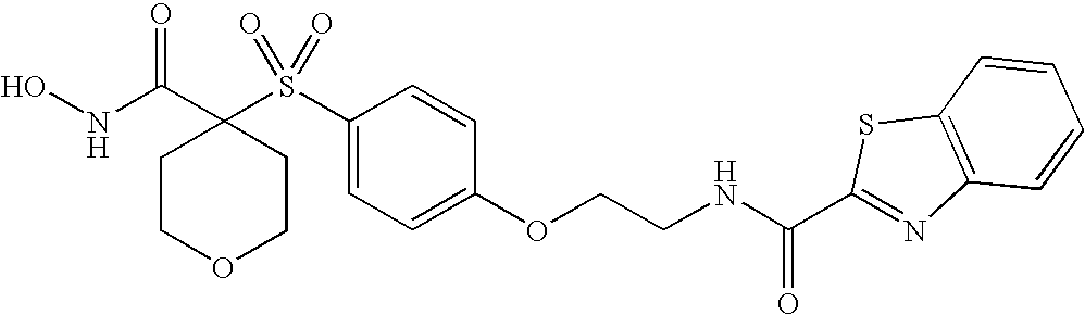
N(C(C1(S(C2=CC=C(OCCNC(C3=NC4=C(S3)C=CC=C4)=O)C=C2)(=O)=O)CCOCC1)=O)O
